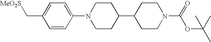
C1=CC(N2CCC(C3CCN(C(=O)OC(C)(C)C)CC3)CC2)=CC=C1C[MeO2S]
